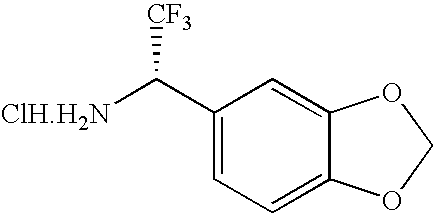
[ClH.H2N]C(C1=CC=C2C(=C1)OCO2)[CF3]
